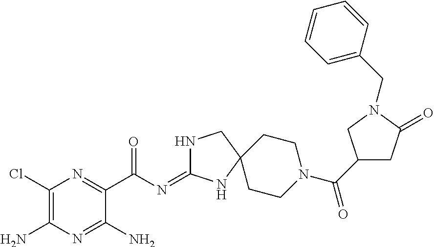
C1(Cl)=C(N)N=C(N)C(C(=O)N=C2NCC3(N2)CCN(C(=O)C2CC(=O)N(CC4=CC=CC=C4)C2)CC3)=N1
